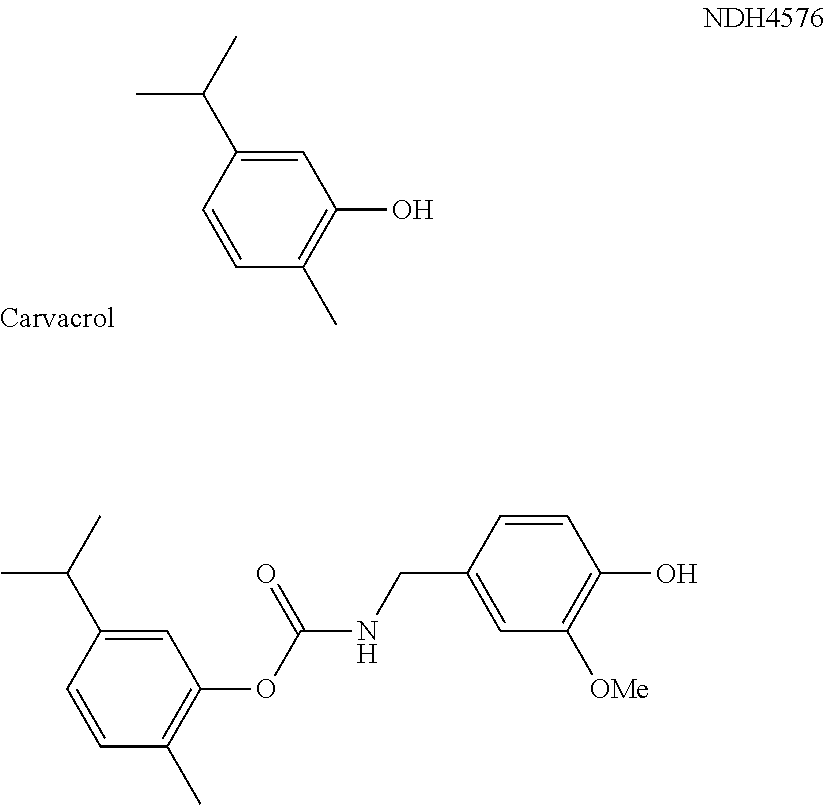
C1=C(C(C)C)C=CC(C)=C1O.C1=C(C(C)C)C=CC(C)=C1OC(NCC1=CC([OMe])=C(O)C=C1)=O
